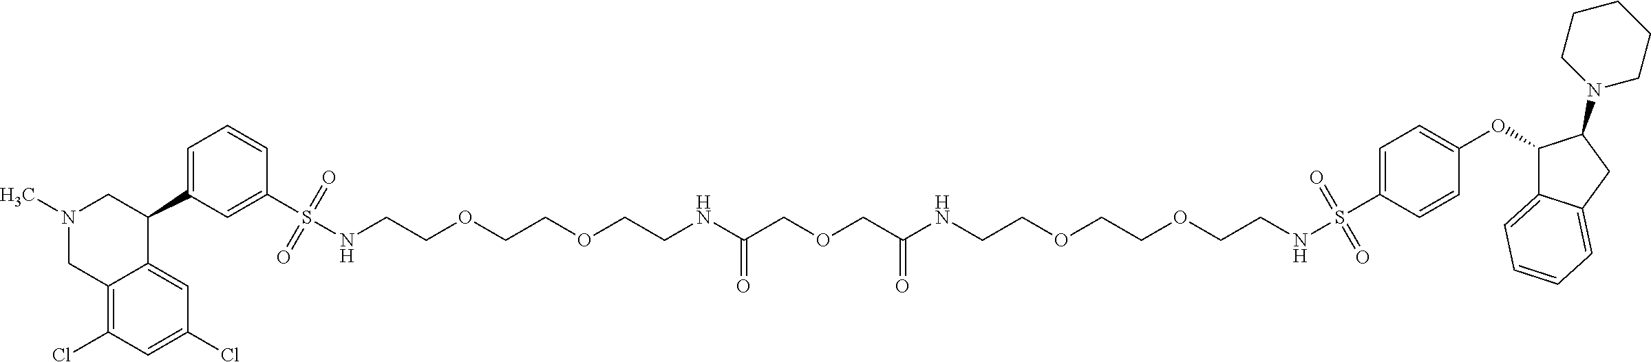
N1(C)CC2=C(Cl)C=C(Cl)C=C2C(C2=CC=CC(S(NCCOCCOCCNC(COCC(NCCOCCOCCNS(C3=CC=C(OC4C5=CC=CC=C5CC4N4CCCCC4)C=C3)(=O)=O)=O)=O)(=O)=O)=C2)C1
